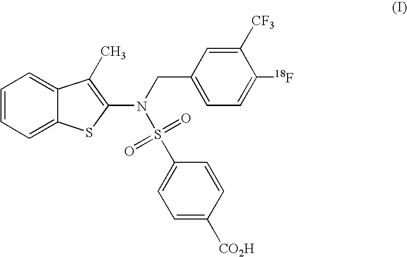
C1=CC=C2C(=C1)C(C)=C(N(CC1=CC=C([18F])C([CF3])=C1)S(=O)(=O)C1=CC=C([CO2H])C=C1)S2
